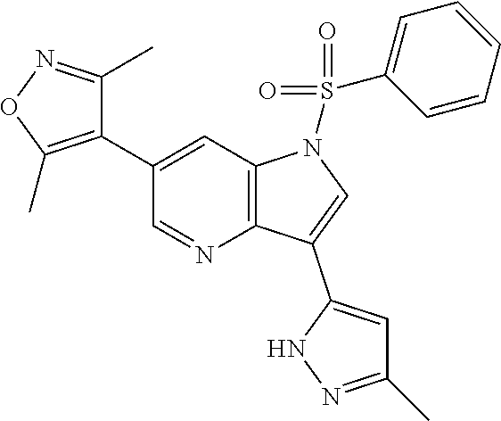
C12=C(C=C(C3=C(C)ON=C3C)C=N1)N(S(C1=CC=CC=C1)(=O)=O)C=C2C1=CC(C)=NN1
